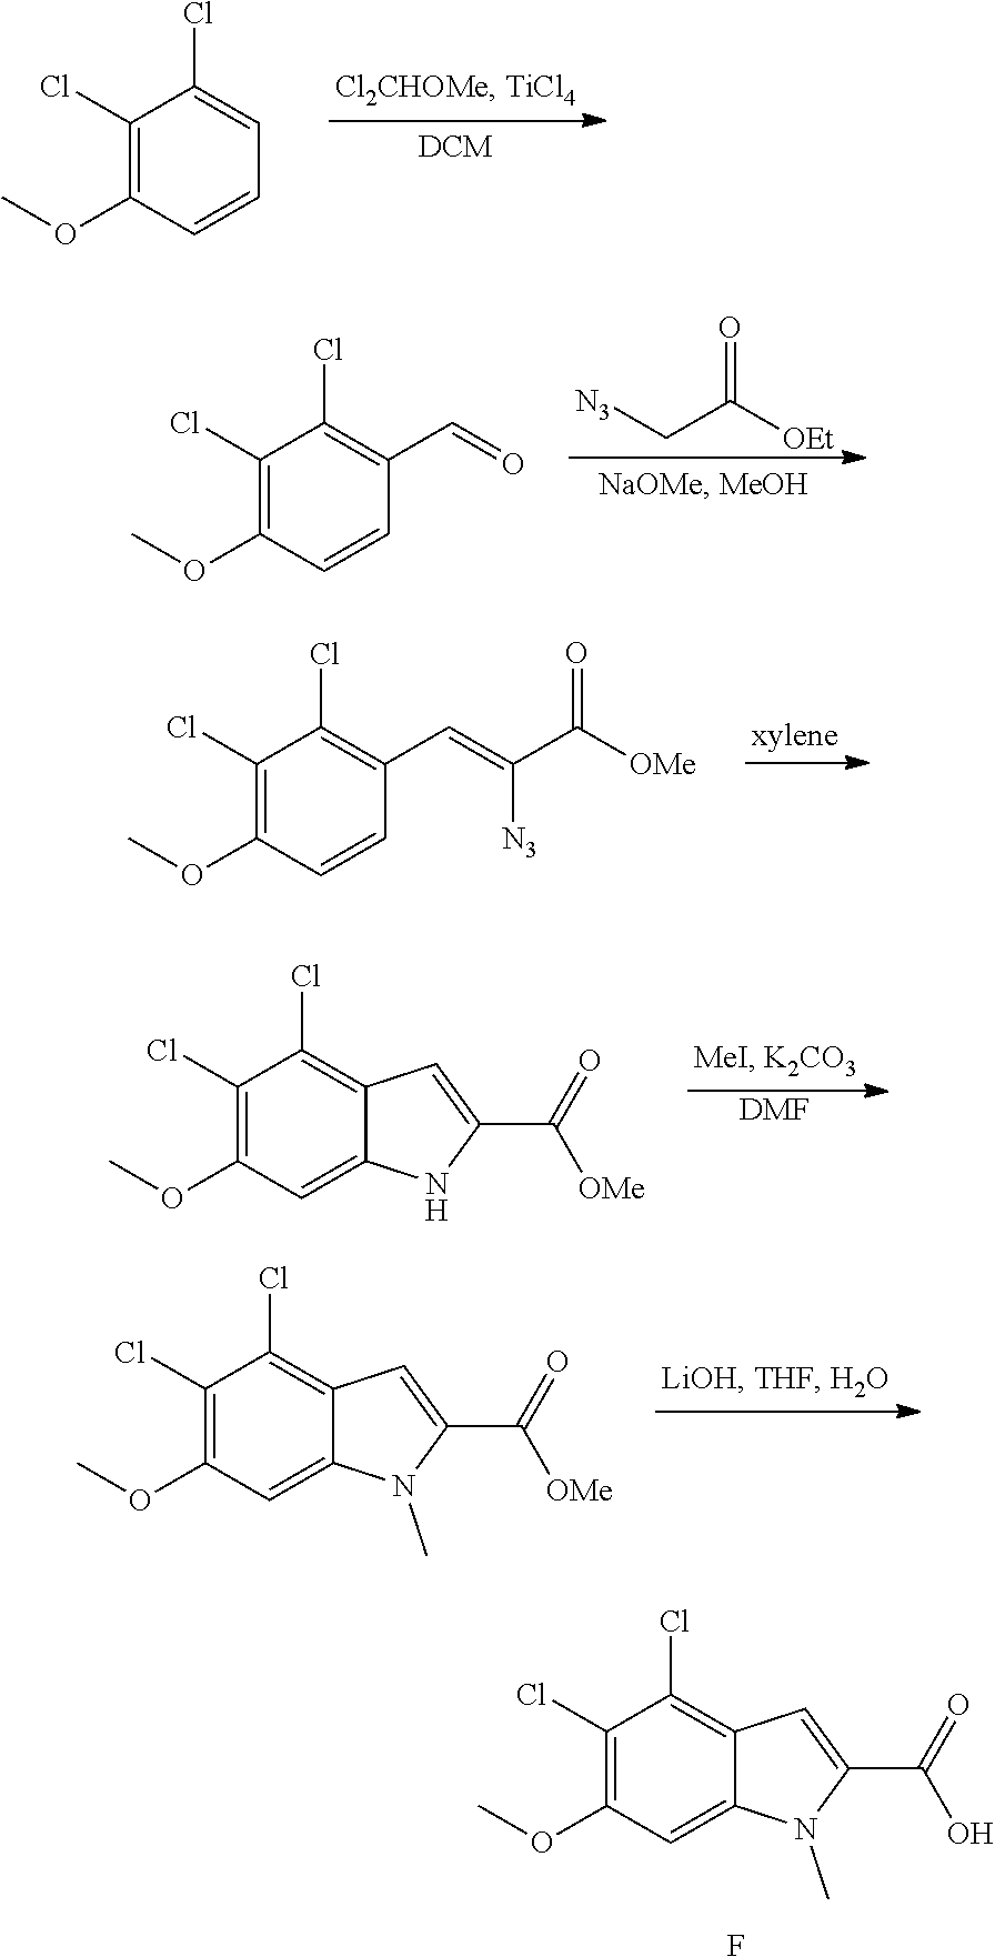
C1(Cl)=CC=CC(OC)=C1Cl.C1(Cl)=C(C=O)C=CC(OC)=C1Cl.[N3]CC([OEt])=O.C1(Cl)=C(C=C(C([OMe])=O)[N3])C=CC(OC)=C1Cl.C1(Cl)=C2C(=CC(OC)=C1Cl)NC(C(=O)[OMe])=C2.[DMF].C1(Cl)=C2C(=CC(OC)=C1Cl)N(C)C(C(=O)[OMe])=C2.C1(Cl)=C2C(=CC(OC)=C1Cl)N(C)C(C(=O)O)=C2.F
